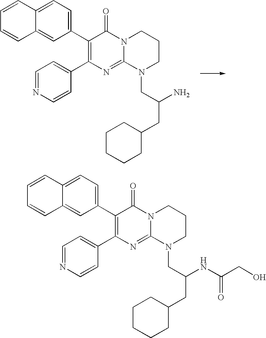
C1=NC=CC(C2=C(C3=CC=C4C(=C3)C=CC=C4)C(=O)N3C(=N2)N(CC(CC2CCCCC2)N)CCC3)=C1.C1=NC=CC(C2=C(C3=CC=C4C(=C3)C=CC=C4)C(=O)N3C(=N2)N(CC(CC2CCCCC2)NC(CO)=O)CCC3)=C1
